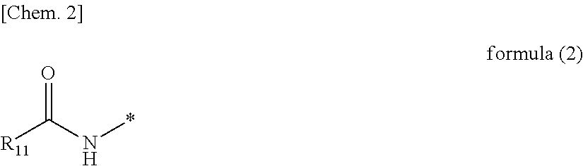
[R11]C(N*)=O
